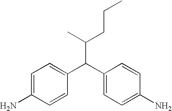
C(C(C1=CC=C(N)C=C1)C1=CC=C(N)C=C1)(CCC)C
